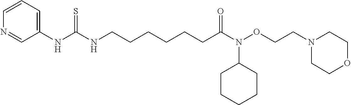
C1=NC=CC=C1NC(NCCCCCCC(N(OCCN1CCOCC1)C1CCCCC1)=O)=S
